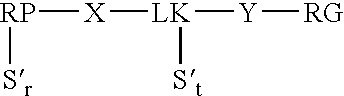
[RP]([X][LK]([Y][RG])[St])[Sr]
